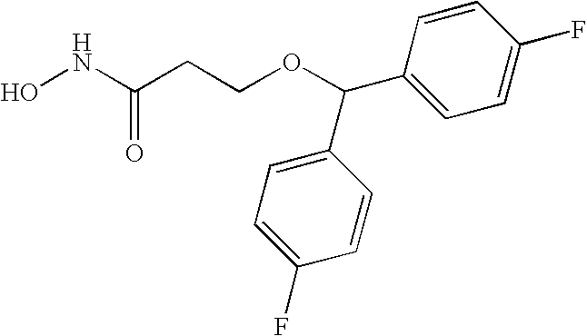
ONC(CCOC(C1=CC=C(F)C=C1)C1=CC=C(F)C=C1)=O
